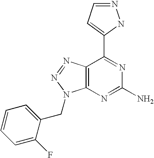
N1=CC=C(C2=NC(N)=NC3=C2N=NN3CC2=CC=CC=C2F)N1
